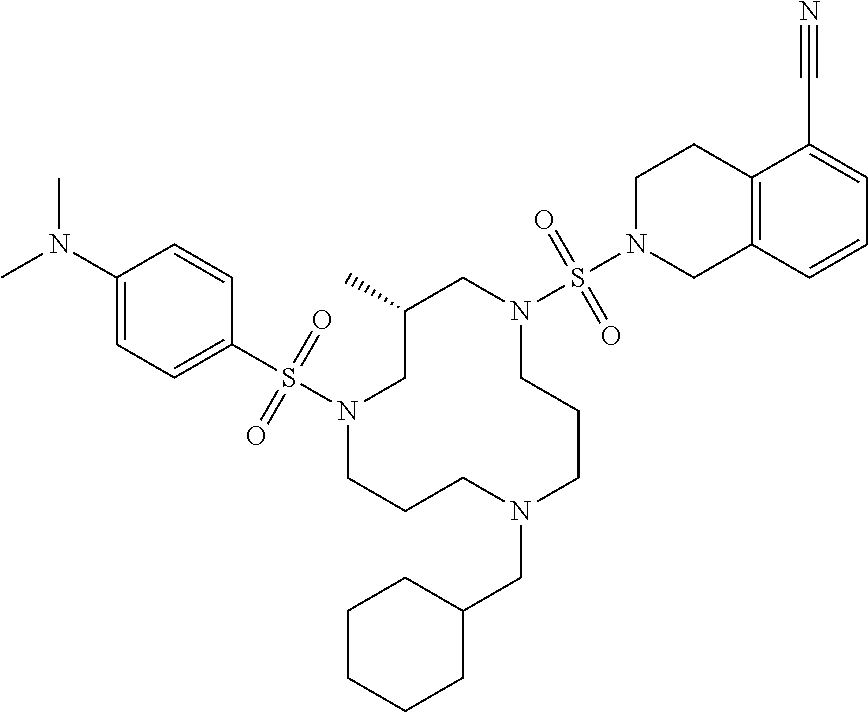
C1(C)CN(S(C2=CC=C(N(C)C)C=C2)(=O)=O)CCCN(CC2CCCCC2)CCCN(S(N2CC3=C(CC2)C(C#N)=CC=C3)(=O)=O)C1
